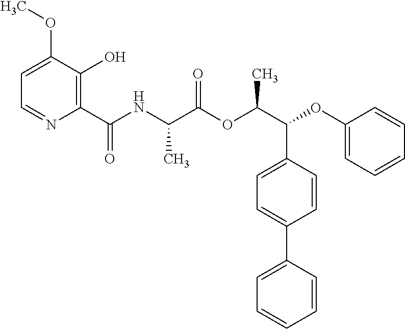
N(C(C(OC(C(C1=CC=C(C2=CC=CC=C2)C=C1)OC1=CC=CC=C1)C)=O)C)C(C1=C(O)C(OC)=CC=N1)=O
